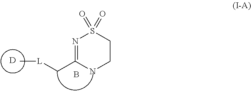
B.C[L]CC1=NS(=O)(=O)CCN1.[D]
